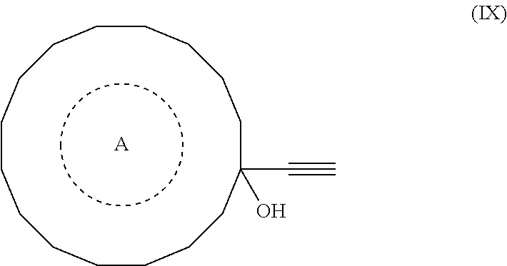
c1ccc(C#C)(O)cccccccccccc1.[A]
